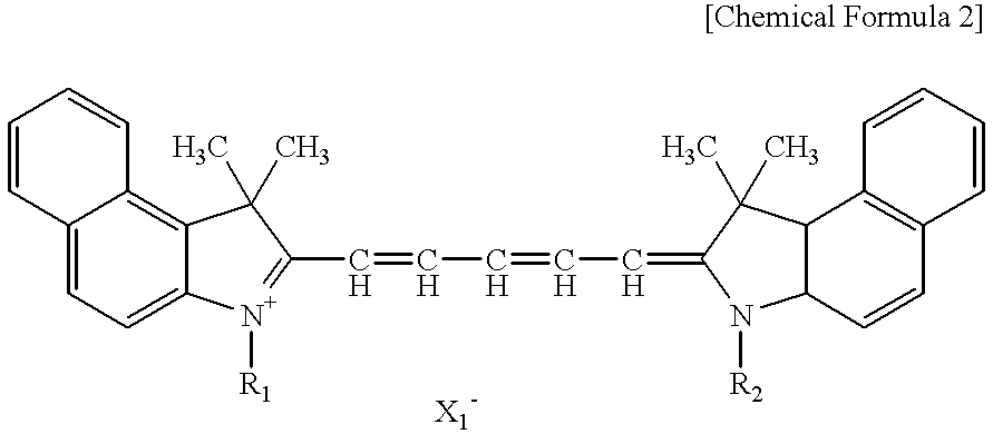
C1=CC2=CC=C3C(=C2C=C1)C(C)(C)C(C=CC=CC=C1N([R2])C2C=CC4=C(C=CC=C4)C2C1(C)C)=[N+]3[R1]
